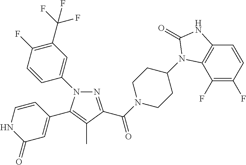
N1(C2=CC(C(F)(F)F)=C(F)C=C2)N=C(C(N2CCC(N3C4=C(C=CC(F)=C4F)NC3=O)CC2)=O)C(C)=C1C1=CC(=O)NC=C1
